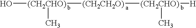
O[(CH2CHO)]([(CH2CH2O)][(CH2CHO)]([H])C)C
